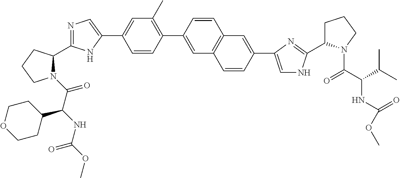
N1(C(=O)C(NC(OC)=O)C2CCOCC2)C(C2=NC=C(C3=CC(C)=C(C4=CC5=C(C=C4)C=C(C4=CNC(C6CCCN6C(C(C(C)C)NC(OC)=O)=O)=N4)C=C5)C=C3)N2)CCC1
